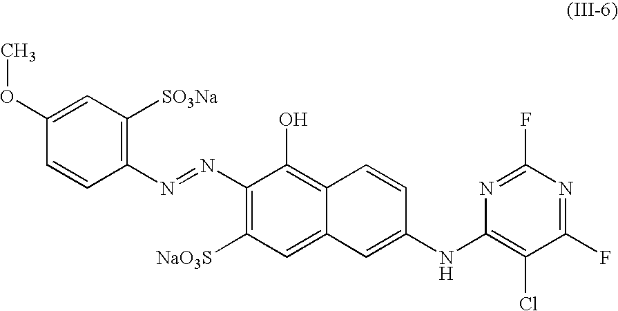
C1(N=NC2=C([NaO3S])C=C3C(=C2O)C=CC(NC2=C(Cl)C(F)=NC(F)=N2)=C3)=C([SO3Na])C=C(OC)C=C1
